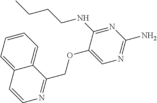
C12=CC=CC=C1C=CN=C2COC1=CN=C(N)N=C1NCCCC
